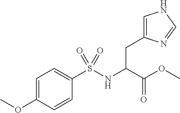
C1=C(OC)C=CC(S(NC(C(OC)=O)CC2=CNC=N2)(=O)=O)=C1
